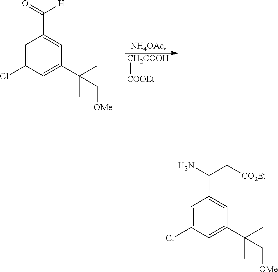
[CH2COOH][COOEt].C1(C(=O)[H])=CC(C(C)(C)C[OMe])=CC(Cl)=C1.C1(C(N)C[CO2Et])=CC(C(C)(C)C[OMe])=CC(Cl)=C1
